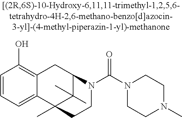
C1=CC=C2C(=C1O)CC1C(C)(C)C2(C)CCN1C(N1CCN(C)CC1)=O
